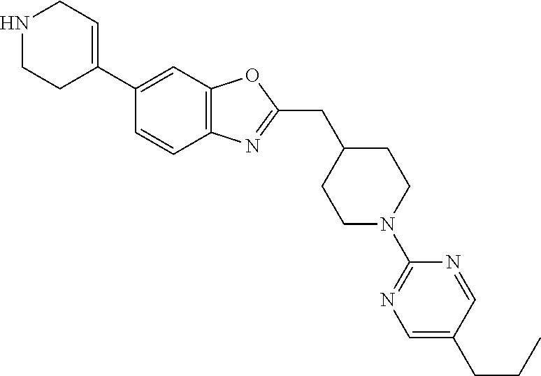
C1(C2=CCNCC2)=CC2=C(C=C1)N=C(CC1CCN(C3=NC=C(CCC)C=N3)CC1)O2
